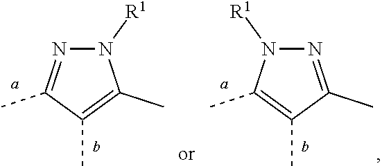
N1([R1])N=C(C)C(C)=C1C.N1=C(C)C(C)=C(C)N1[R1]
